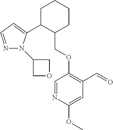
C1C(C2=CC=NN2C2COC2)C(COC2=C(C=O)C=C(OC)N=C2)CCC1
